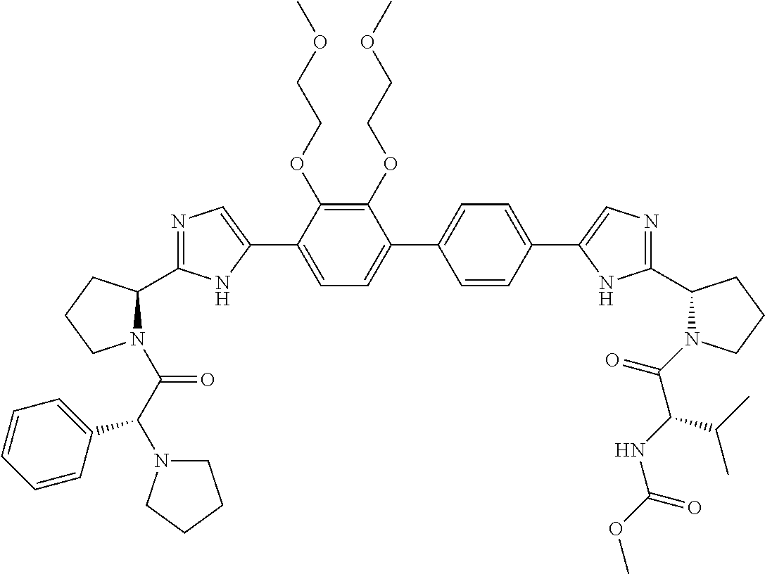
C1(OCCOC)=C(OCCOC)C(C2=CN=C(C3N(C(C(C4=CC=CC=C4)N4CCCC4)=O)CCC3)N2)=CC=C1C1=CC=C(C2=CN=C(C3N(C(=O)C(NC(OC)=O)C(C)C)CCC3)N2)C=C1
